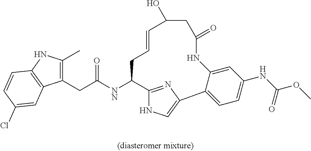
C(C([NN]C1C2=NC(=CN2)C2=CC=C(NC(OC)=O)C=C2NC(=O)CC(O)C=CC1)=O)C1=C(C)NC2=C1C=C(Cl)C=C2
